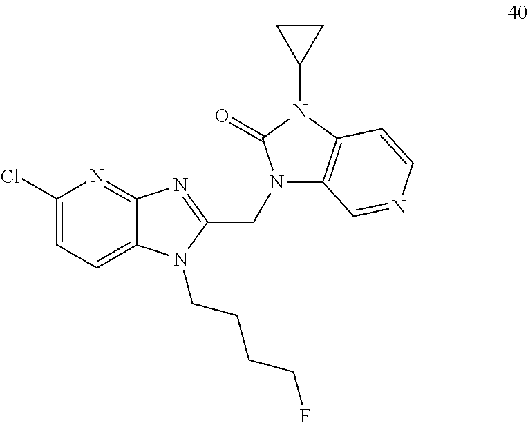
C1(Cl)=CC=C2C(=N1)N=C(CN1C3=C(N(C4CC4)C1=O)C=CN=C3)N2CCCCF
